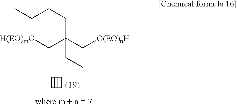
[H(EO)mO]CC(C[O(EO)nH])(CCCC)CC
